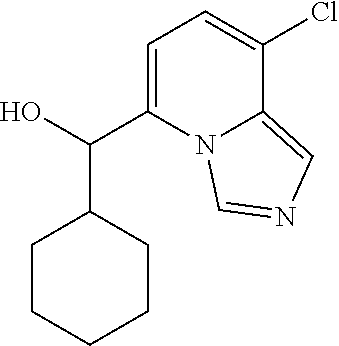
C1=C(C(O)C2CCCCC2)N2C(=CN=C2)C(Cl)=C1
